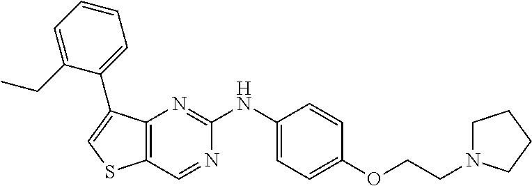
C1=CC(OCCN2CCCC2)=CC=C1NC1=NC2=C(C=N1)SC=C2C1=CC=CC=C1CC
